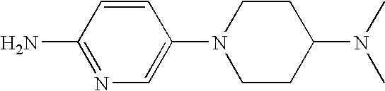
C1(N)=NC=C(N2CCC(N(C)C)CC2)C=C1
